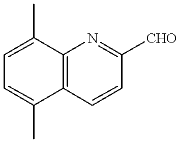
C12=C(C=CC([CHO])=N1)C(C)=CC=C2C
